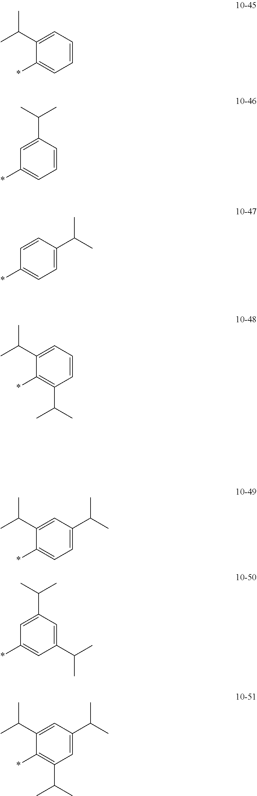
CC(C1=CC=CC=C1*)C.C1=C(C(C)C)C=CC=C1*.C1=CC(C(C)C)=CC=C1*.CC(C1=CC=CC(C(C)C)=C1*)C.C1=C(C(C)C)C(*)=CC=C1C(C)C.C1=C(C(C)C)C=C(C(C)C)C=C1*.C1=C(C(C)C)C(*)=C(C(C)C)C=C1C(C)C
